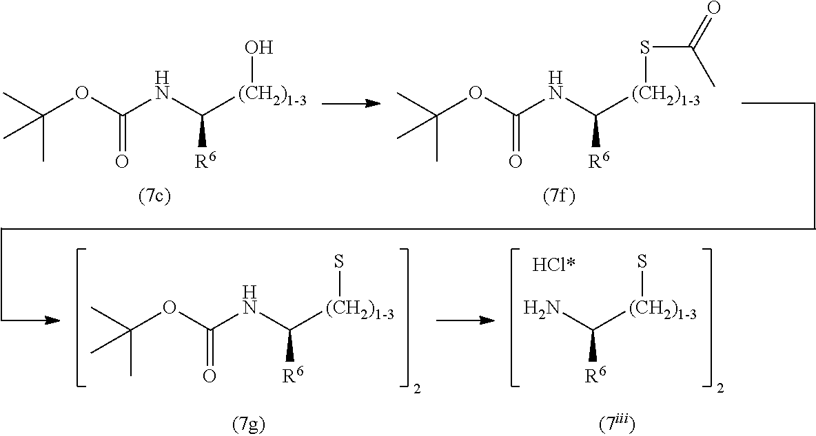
C(OC(NC([(CH2)1-3]O)[R6])=O)(C)(C)C.C(OC(NC([(CH2)1-3]SC(=O)C)[R6])=O)(C)(C)C.C(OC(NC([(CH2)1-3]S)[R6])=O)(C)(C)C.NC([(CH2)1-3]S)[R6].[HCl*]
